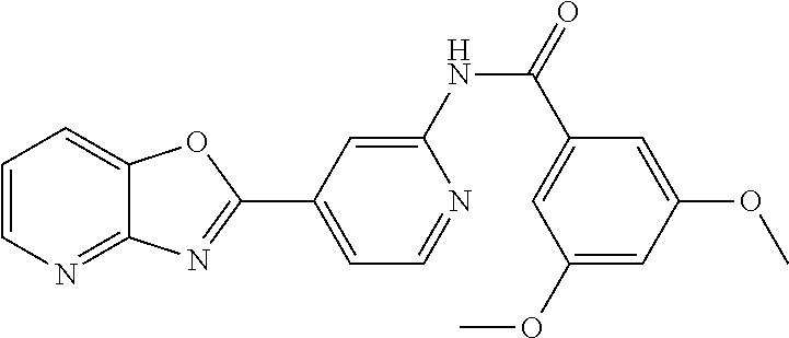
C1=C(NC(=O)C2=CC(OC)=CC(OC)=C2)N=CC=C1C1=NC2=NC=CC=C2O1
